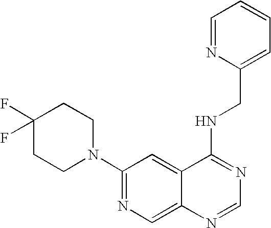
C1(F)(F)CCN(C2=NC=C3C(=C2)C(NCC2=CC=CC=N2)=NC=N3)CC1
